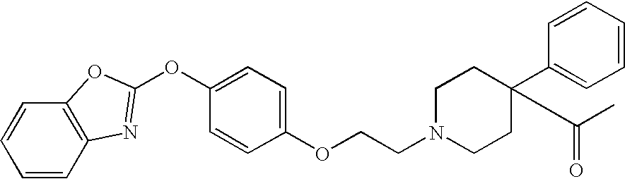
C1=CC2=C(C=C1)OC(OC1=CC=C(OCCN3CCC(C4=CC=CC=C4)(C(C)=O)CC3)C=C1)=N2
